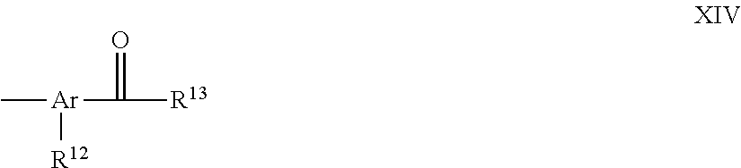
C[Ar](C(=O)[R13])[R12]
